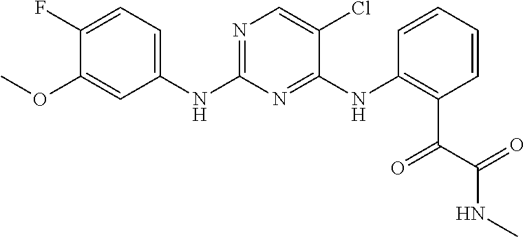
FC1=CC=C(NC2=NC=C(Cl)C(NC3=C(C(=O)C(=O)NC)C=CC=C3)=N2)C=C1OC
